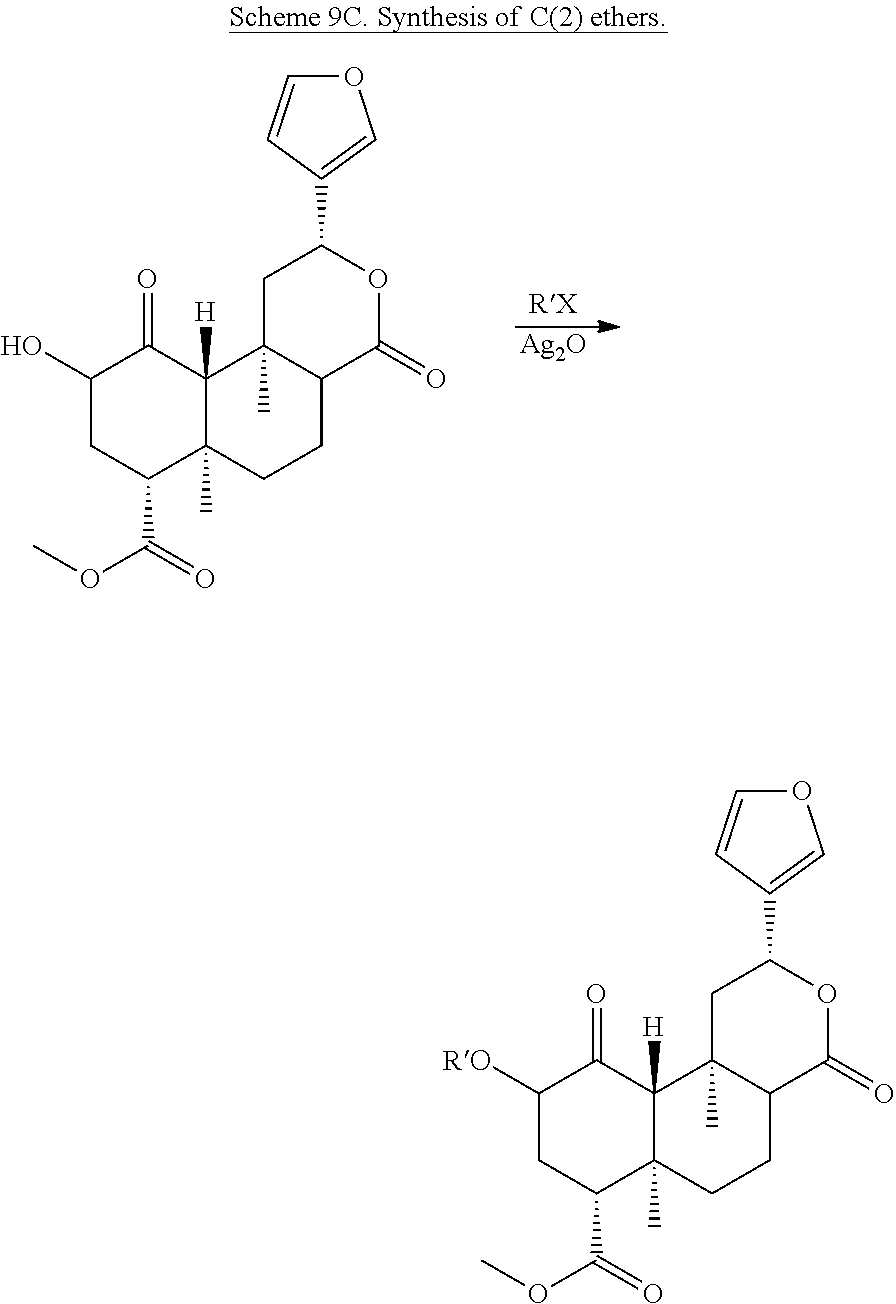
C1(O)CC(C(OC)=O)C2(C)C([H])(C1=O)C1(C)C(CC2)C(=O)OC(C2=COC=C2)C1.[Ag2O].C1([RO])CC(C(OC)=O)C2(C)C([H])(C1=O)C1(C)C(CC2)C(=O)OC(C2=COC=C2)C1
